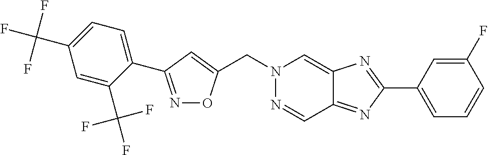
C(N1N=CC2=NC(C3=CC=CC(F)=C3)=NC2=C1)C1=CC(C2=CC=C(C(F)(F)F)C=C2C(F)(F)F)=NO1
